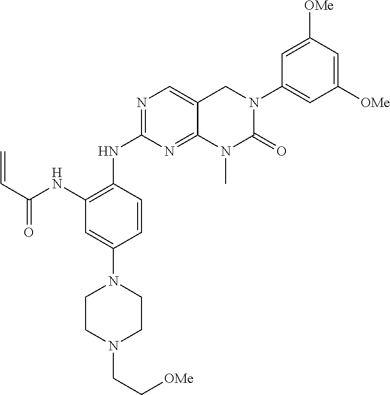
C1=C(N2CCN(CC[OMe])CC2)C=CC(NC2=NC=C3C(=N2)N(C)C(=O)N(C2=CC([OMe])=CC([OMe])=C2)C3)=C1NC(C=C)=O
